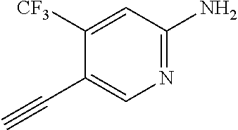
N1=C(N)C=C([CF3])C(C#C)=C1
